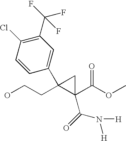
OCCC1(C2=CC(C(F)(F)F)=C(Cl)C=C2)C(C(OC)=O)(C(=O)N([H])[H])C1
